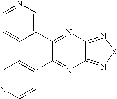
C1=NC=CC(C2=NC3=NSN=C3N=C2C2=CN=CC=C2)=C1
